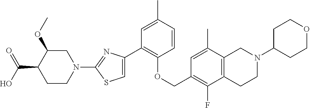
C1(C2=CSC(N3CC(OC)C(C(=O)O)CC3)=N2)=C(OCC2=C(F)C3=C(C(C)=C2)CN(C2CCOCC2)CC3)C=CC(C)=C1
